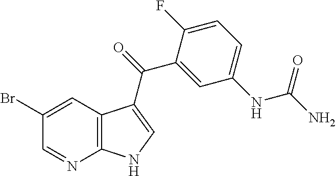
C1(Br)=CC2=C(N=C1)NC=C2C(=O)C1=CC(NC(N)=O)=CC=C1F
